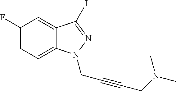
C1(F)=CC=C2C(=C1)C(I)=NN2CC#CCN(C)C
